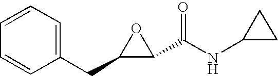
C1(CC2=CC=CC=C2)C(C(NC2CC2)=O)O1
